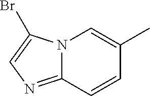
C12=NC=C(Br)N1C=C(C)C=C2
